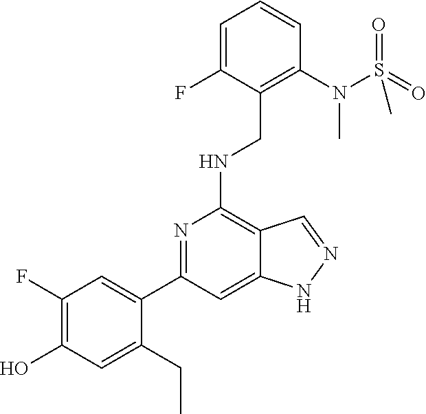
C1=C(F)C(CNC2=C3C(=CC(C4=CC(F)=C(O)C=C4CC)=N2)NN=C3)=C(N(S(=O)(=O)C)C)C=C1
